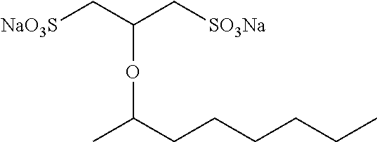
[NaO3S]CC(C[SO3Na])OC(C)CCCCCC
